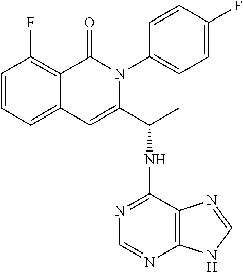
C1=CC=C2C(=C1F)C(=O)N(C1=CC=C(F)C=C1)C(C(C)NC1=NC=NC3=C1N=CN3)=C2
